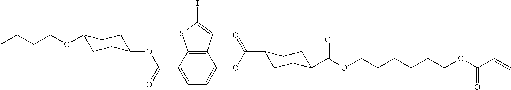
C12=C(C(C(OC3CCC(OCCCC)CC3)=O)=CC=C1OC(=O)C1CCC(C(OCCCCCCOC(C=C)=O)=O)CC1)SC(I)=C2
